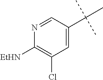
C1=C(C(C)(C)C)C=NC([EtHN])=C1Cl
